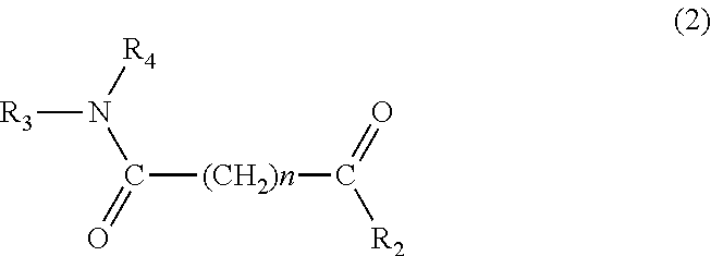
C([(CH2)n]C(=O)[R2])(N([R3])[R4])=O
